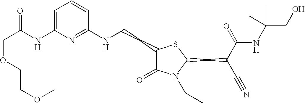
C1=C(NC(=O)COCCOC)N=C(NCCC2C(=O)N(CC)C(CC(C#N)C(=O)NC(CO)(C)C)S2)C=C1
